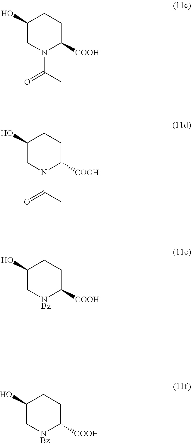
C1N(C(=O)C)C([COOH])CCC1O.C1N(C(=O)C)C([COOH])CCC1O.C1[NBz]C([COOH])CCC1O.C1[NBz]C([COOH])CCC1O
